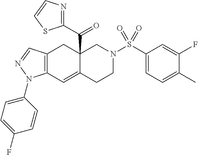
C12=C(C=C3C(C(=O)C4=NC=CS4)(C1)CN(S(=O)(C1=CC=C(C)C(F)=C1)=O)CC3)N(C1=CC=C(F)C=C1)N=C2
